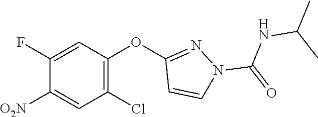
C1(OC2=C(Cl)C=C([O2N])C(F)=C2)=NN(C(=O)NC(C)C)C=C1
